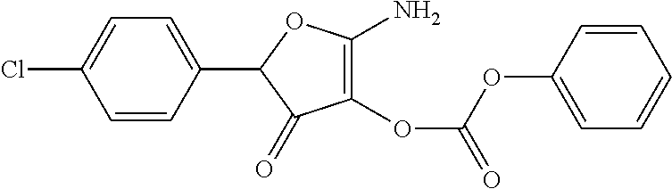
C1(C2=CC=C(Cl)C=C2)C(=O)C(OC(=O)OC2=CC=CC=C2)=C(N)O1
